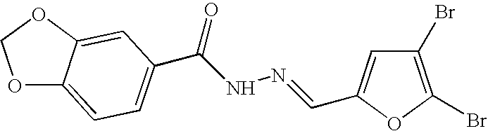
C12=CC(C(NN=CC3=CC(Br)=C(Br)O3)=O)=CC=C1OCO2
